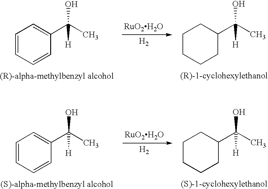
C1=CC=CC(C(C)([H])O)=C1.[RuO2H2O].[H2].C1CCCC(C(C)([H])O)C1.C1=CC=CC(C(C)([H])O)=C1.[RuO2H2O].[H2].C1CCCC(C(C)([H])O)C1
